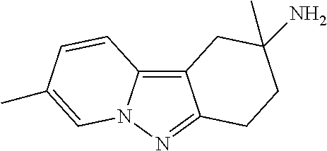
C12=C3N(N=C1CCC(C)(N)C2)C=C(C)C=C3
